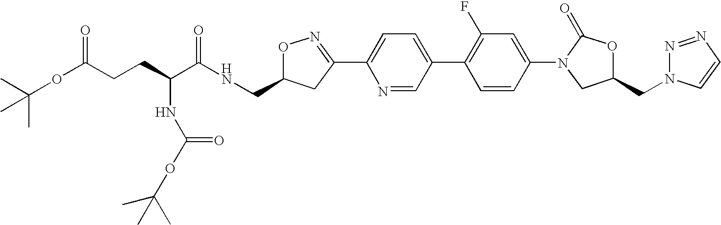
C(CC(C(NCC1ON=C(C2=CC=C(C3=C(F)C=C(N4CC(CN5N=NC=C5)OC4=O)C=C3)C=N2)C1)=O)NC(=O)OC(C)(C)C)C(OC(C)(C)C)=O
